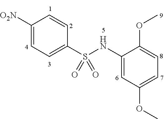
C1([O2N])=CC=C(S(NC2=CC(OC)=CC=C2OC)(=O)=O)C=C1
